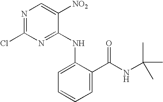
N1=C(Cl)N=C(NC2=CC=CC=C2C(NC(C)(C)C)=O)C([NO2])=C1
